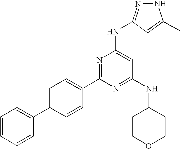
C1=C(C2=CC=CC=C2)C=CC(C2=NC(NC3=NNC(C)=C3)=CC(NC3CCOCC3)=N2)=C1
